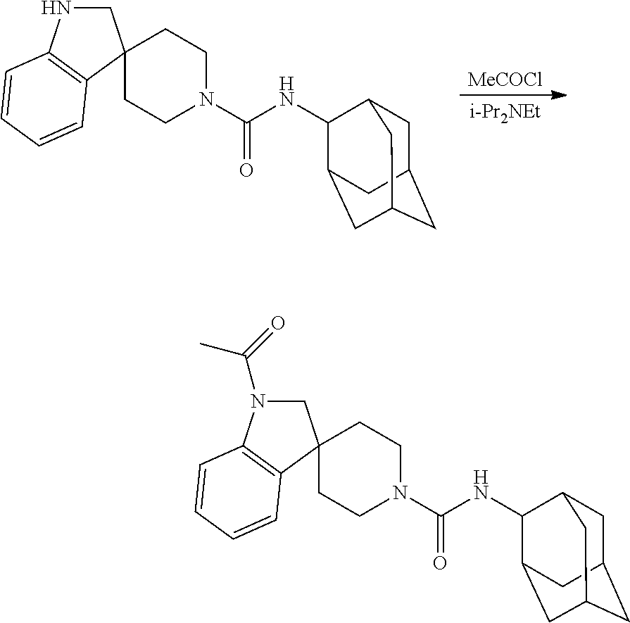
C1C2CC3CC(C(NC(N4CCC5(CC4)CNC4=C5C=CC=C4)=O)C1C3)C2.[MeCOCl].[i-Pr2NEt].C1C2CC3CC(C(NC(N4CCC5(CC4)CN(C(=O)C)C4=C5C=CC=C4)=O)C1C3)C2
